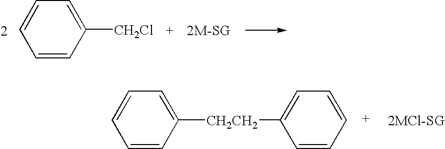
C1=C([CH2Cl])C=CC=C1.C1=C([CH2CH2]C2=CC=CC=C2)C=CC=C1.[2MCl-SG]
